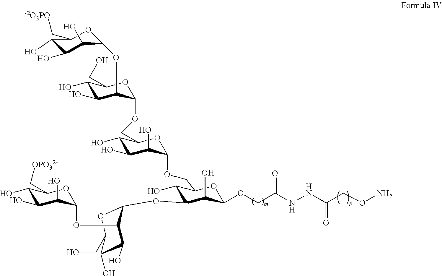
NOCC(NNC(COC1C(O)C(OC2OC(CO)C(O)C(O)C2OC2C(O)C(O)C(O)C(C[OPO32-])O2)C(O)C(COC2C(O)C(O)C(O)C(COC3C(OC4OC(C[-2O3PO])C(O)C(O)C4O)C(O)C(O)C(CO)O3)O2)O1)=O)=O
